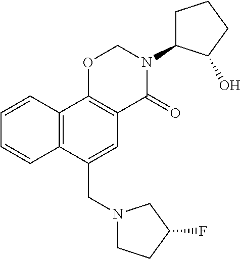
N1(CC2=CC3=C(C4=C2C=CC=C4)OCN(C2CCCC2O)C3=O)CCC(F)C1
